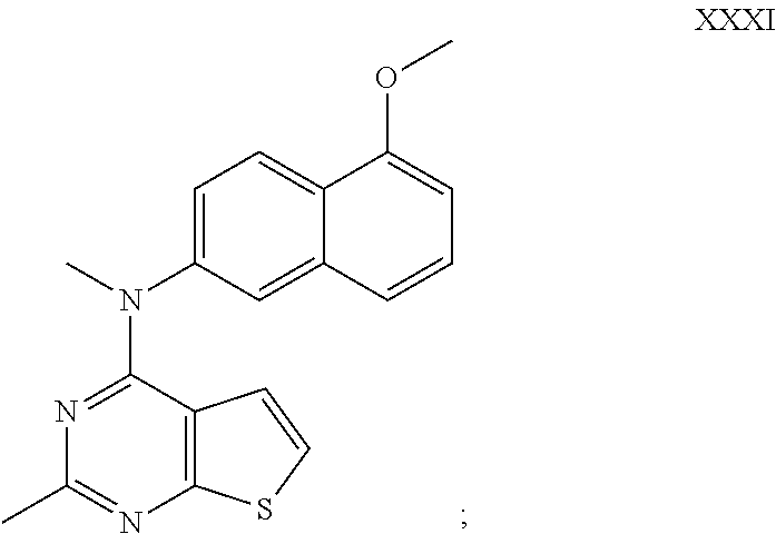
C12=C(C(N(C)C3=CC=C4C(=C3)C=CC=C4OC)=NC(C)=N1)C=CS2
